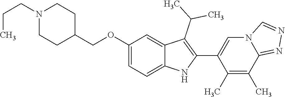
C(OC1=CC=C2C(=C1)C(C(C)C)=C(C1=CN3C(=NN=C3)C(C)=C1C)N2)C1CCN(CCC)CC1
